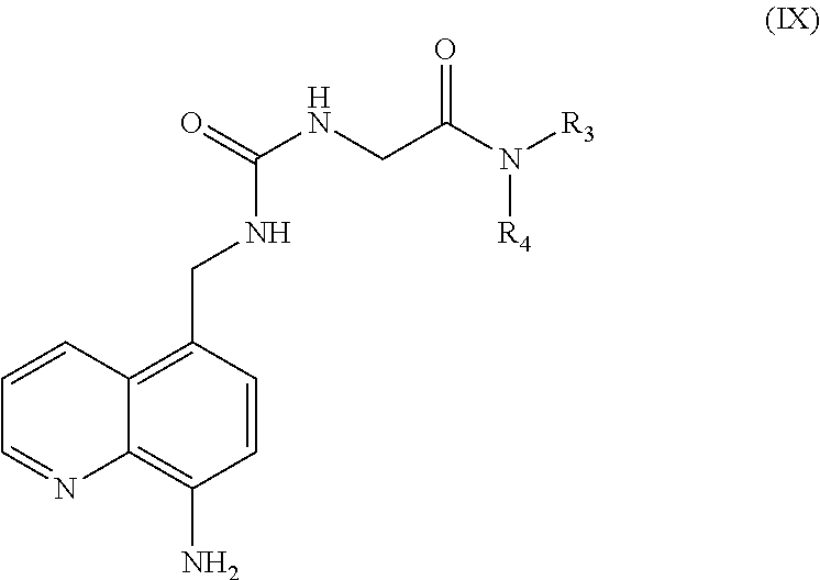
N(C(NCC(N([R4])[R3])=O)=O)CC1=C2C(=C(N)C=C1)N=CC=C2
